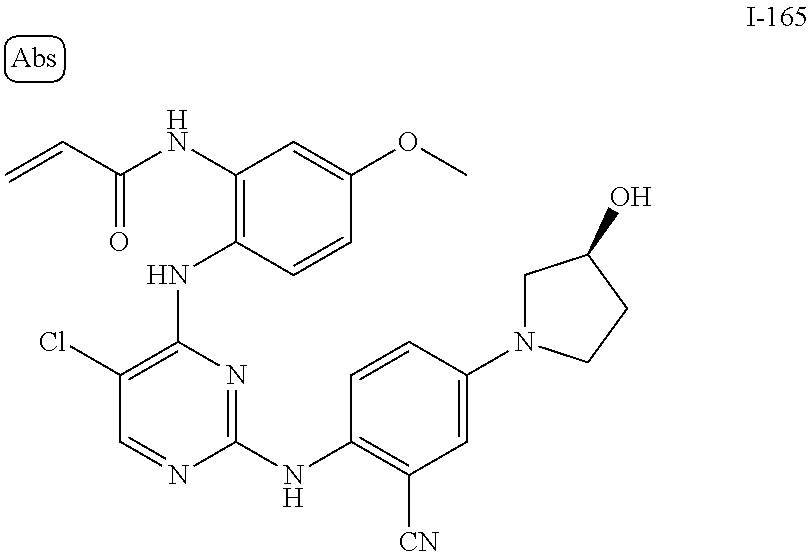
N1(C2=CC([CN])=C(NC3=NC(NC4=C(NC(C=C)=O)C=C(OC)C=C4)=C(Cl)C=N3)C=C2)CC(O)CC1
